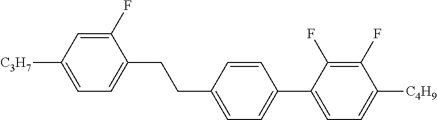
C1(F)=CC([C3H7])=CC=C1CCC1=CC=C(C2=CC=C([C4H9])C(F)=C2F)C=C1
